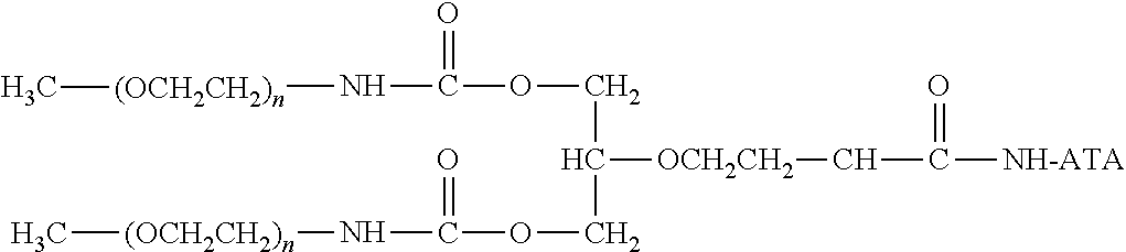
[(OCH2CH2)n](C)NC(OCC(COC(N[(OCH2CH2)n]C)=O)[OCH2CH2]CC(=O)[NH-ATA])=O
